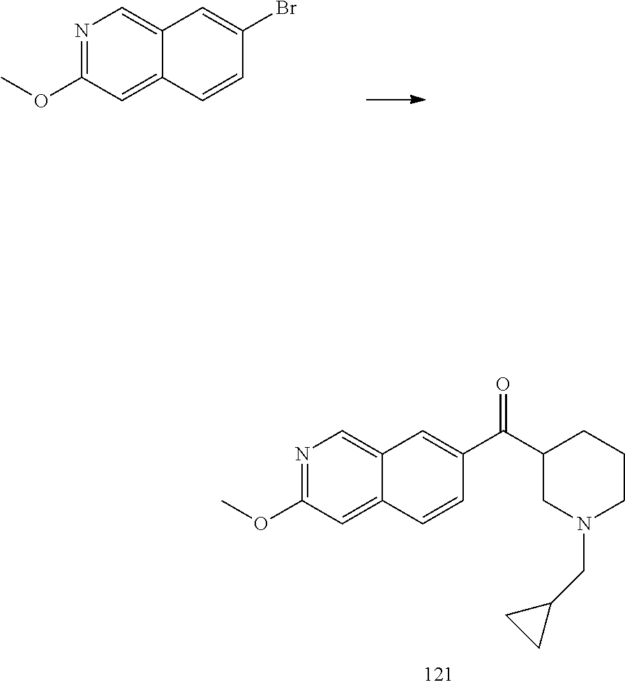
C1=CC2=CC(OC)=NC=C2C=C1C(C1CN(CC2CC2)CCC1)=O.N1=C(OC)C=C2C(=C1)C=C(Br)C=C2
